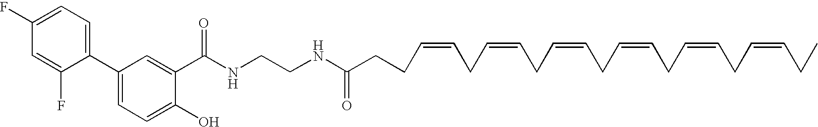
C1=C(C2=CC=C(O)C(C(NCCNC(CCC=CCC=CCC=CCC=CCC=CCC=CCC)=O)=O)=C2)C(F)=CC(F)=C1
